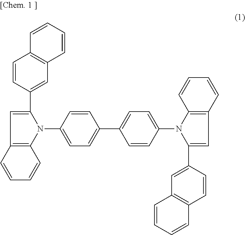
C12=C(C=CC=C1)C=C(C1=CC3=C(C=C1)C=CC=C3)N2C1=CC=C(C2=CC=C(N3C4=C(C=CC=C4)C=C3C3=CC4=C(C=C3)C=CC=C4)C=C2)C=C1
